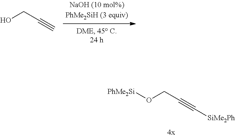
OCC#C.O(CC#C[SiMe2Ph])[PhMe2Si]
